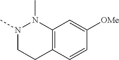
N1(C)CCC2=C(N1C)C=C([OMe])C=C2
